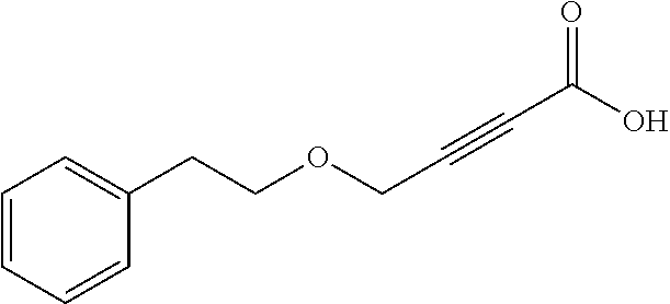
C(C#CC(O)=O)OCCC1=CC=CC=C1
